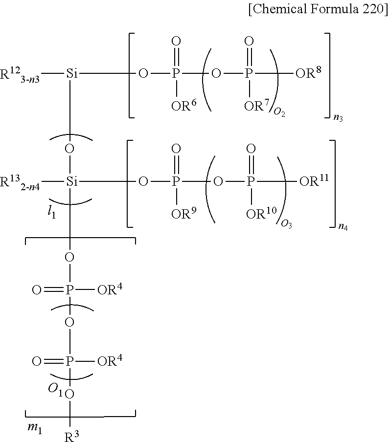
[R123-n3][Si](OP(=O)([OR6])OP(=O)([OR8])[OR7])O[Si]([R132-n4])(OP(=O)([OR9])OP(=O)([OR10])[OR11])OP([OR4])(=O)OP(=O)([OR4])O[R3].[O1]
